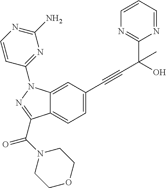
C12=CC(C#CC(O)(C3=NC=CC=N3)C)=CC=C1C(C(N1CCOCC1)=O)=NN2C1=NC(N)=NC=C1
